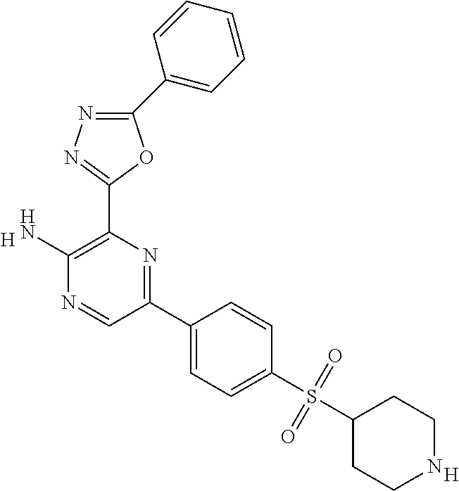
[H].C1(N)=C(C2=NN=C(C3=CC=CC=C3)O2)N=C(C2=CC=C(S(C3CCNCC3)(=O)=O)C=C2)C=N1.[H]
